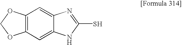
C12=C(C=C3C(=C1)N=C(S)N3)OCO2
